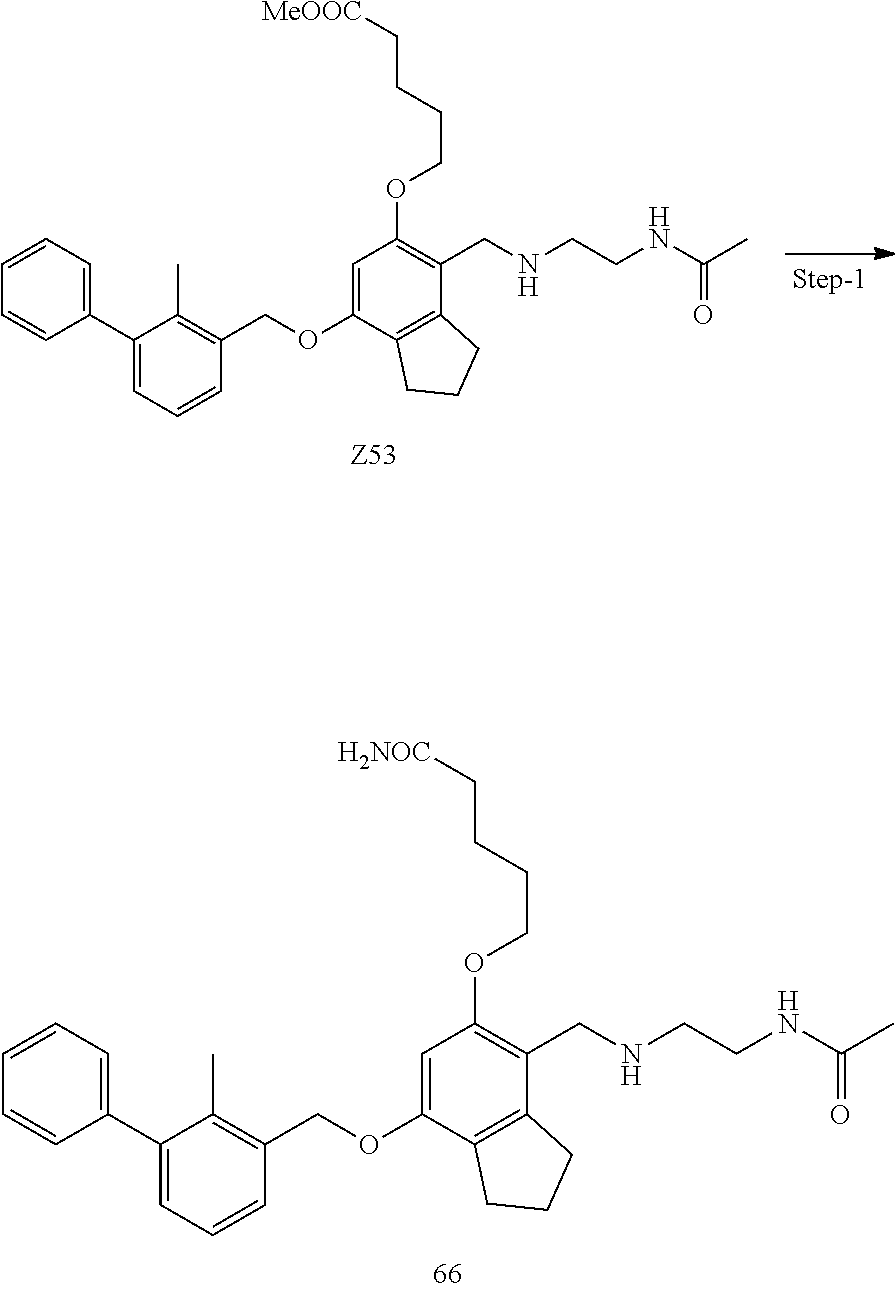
C1(C2=CC=CC=C2)=CC=CC(COC2=CC(OCCCC[MeOOC])=C(CNCCNC(C)=O)C3=C2CCC3)=C1C.C1(C2=CC=CC=C2)=CC=CC(COC2=CC(OCCCC[H2NOC])=C(CNCCNC(C)=O)C3=C2CCC3)=C1C
